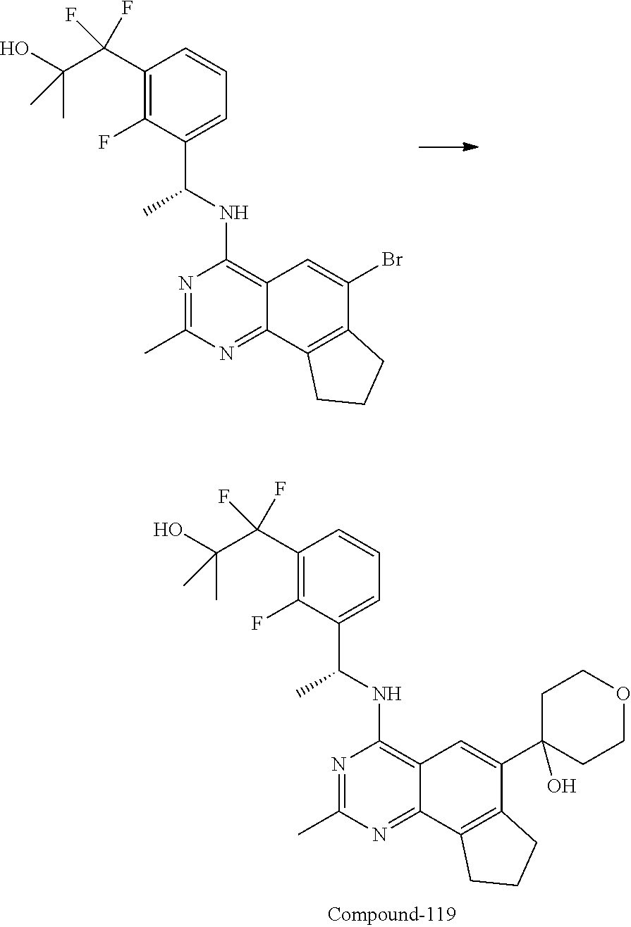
C1(C(C(O)(C)C)(F)F)=C(F)C(C(NC2=C3C(=NC(C)=N2)C2=C(C(C4(O)CCOCC4)=C3)CCC2)C)=CC=C1.C1(C(C(O)(C)C)(F)F)=C(F)C(C(NC2=C3C(=NC(C)=N2)C2=C(C(Br)=C3)CCC2)C)=CC=C1
